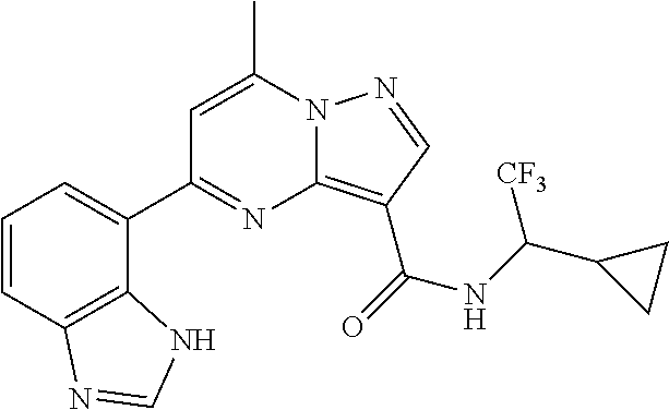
C1=C(C)N2C(=C(C(=O)NC(C3CC3)[CF3])C=N2)N=C1C1=CC=CC2=C1NC=N2
